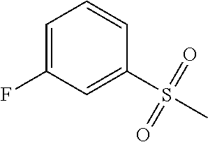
C1(S(C)(=O)=O)=CC(F)=CC=C1
